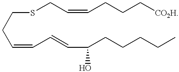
C(=CC=CC(CCCCC)O)CCSCC=CCCC[CO2H]
